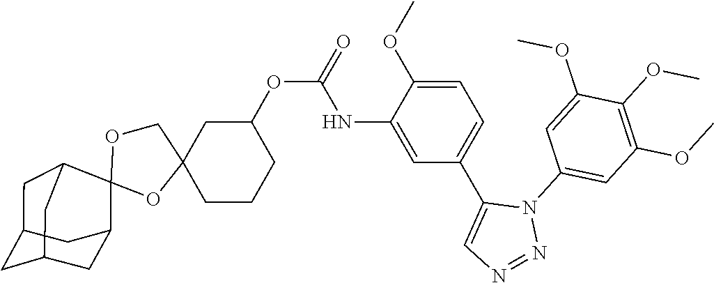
O(C)C1=C(OC)C(OC)=CC(N2C(C3=CC=C(OC)C(NC(OC4CC5(OC6(OC5)C5CC7CC(CC6C7)C5)CCC4)=O)=C3)=CN=N2)=C1
